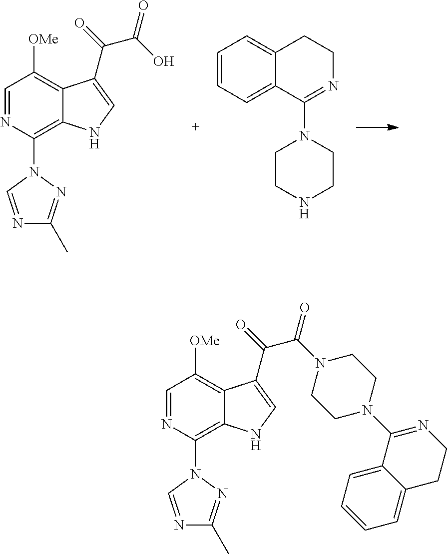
C1=NC(N2C=NC(C)=N2)=C2C(=C1[OMe])C(C(=O)C(N1CCN(C3=NCCC4=CC=CC=C34)CC1)=O)=CN2.C1=NC(N2C=NC(C)=N2)=C2C(=C1[OMe])C(C(=O)C(O)=O)=CN2.C1=CC=C2C(=C1)CCN=C2N1CCNCC1
